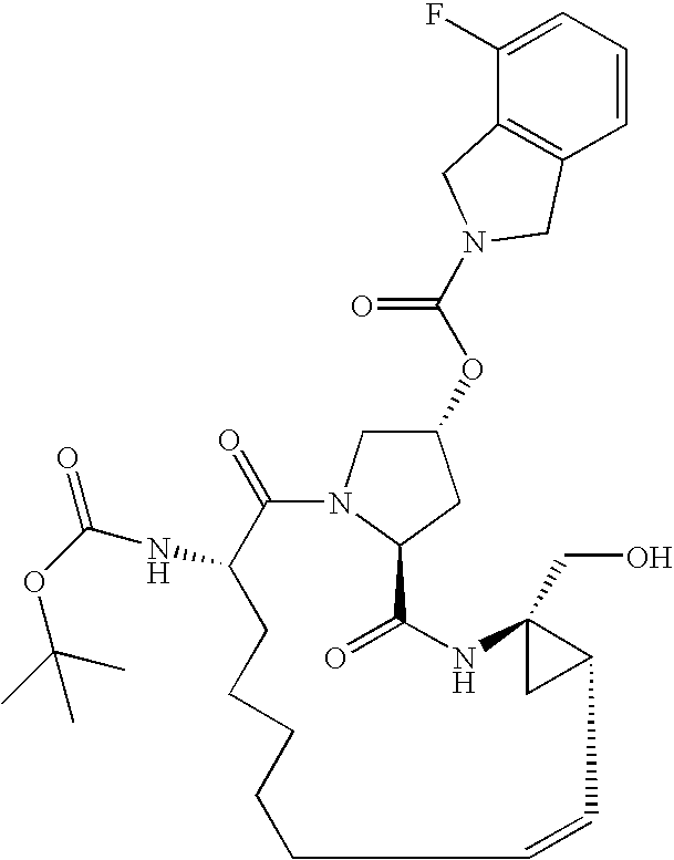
C(OC1CN2C(C1)C(=O)NC1(CO)CC1C=CCCCCCC(NC(OC(C)(C)C)=O)C2=O)(=O)N1CC2=C(C=CC=C2F)C1
